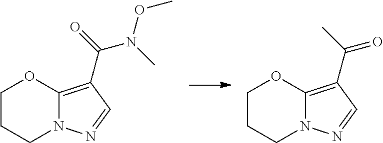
C1CCN2C(=C(C(C)=O)C=N2)O1.C1CCN2C(=C(C(=O)N(C)OC)C=N2)O1
